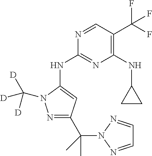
N1=CC(C(F)(F)F)=C(NC2CC2)N=C1NC1=CC(C(C)(C)N2N=CC=N2)=NN1C([D])([D])[D]
